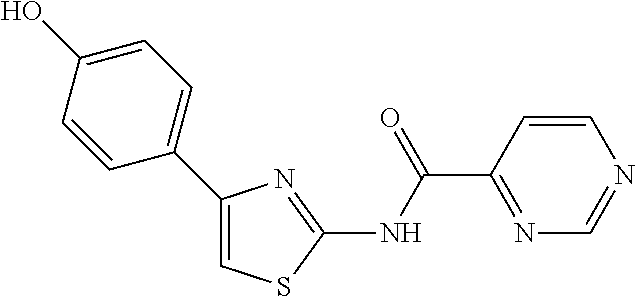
C1(C2=CC=C(O)C=C2)=CSC(NC(C2=NC=NC=C2)=O)=N1
